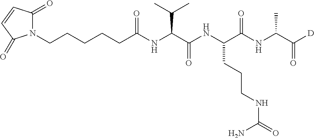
N1(CCCCCC(NC(C(NC(C(NC(C([D])=O)C)=O)CCCNC(=O)N)=O)C(C)C)=O)C(=O)C=CC1=O
